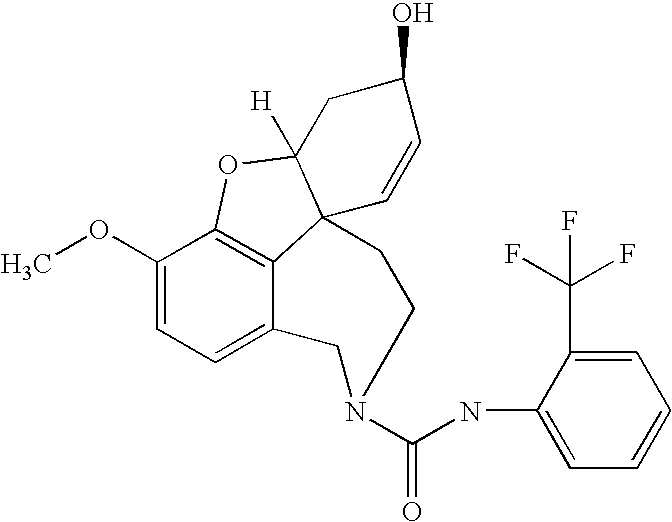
C12=C3C(OC)=CC=C1CN(C(NC1=CC=CC=C1C(F)(F)F)=O)CCC21C([H])(O3)CC(O)C=C1
